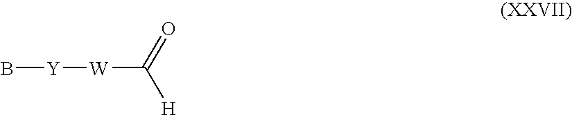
B[Y][W]C(=O)[H]
